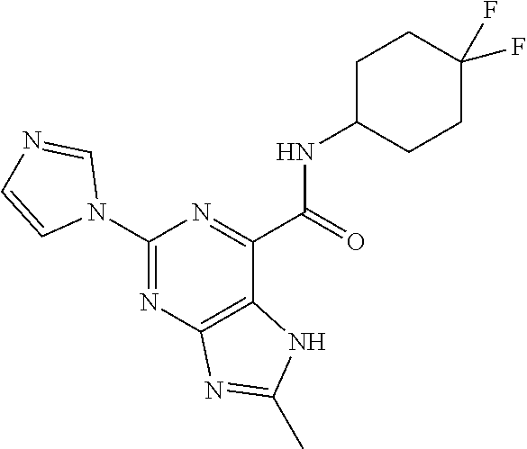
C1(N2C=NC=C2)=NC2=C(C(C(=O)NC3CCC(F)(F)CC3)=N1)NC(C)=N2
